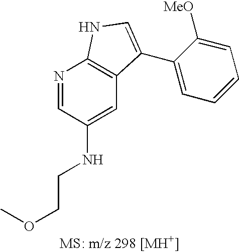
C1(NCCOC)=CC2=C(N=C1)NC=C2C1=CC=CC=C1[MeO]
